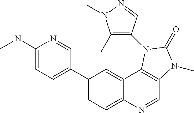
C1(C2=CC=C(N(C)C)N=C2)=CC=C2C(=C1)C1=C(C=N2)N(C)C(=O)N1C1=C(C)N(C)N=C1
